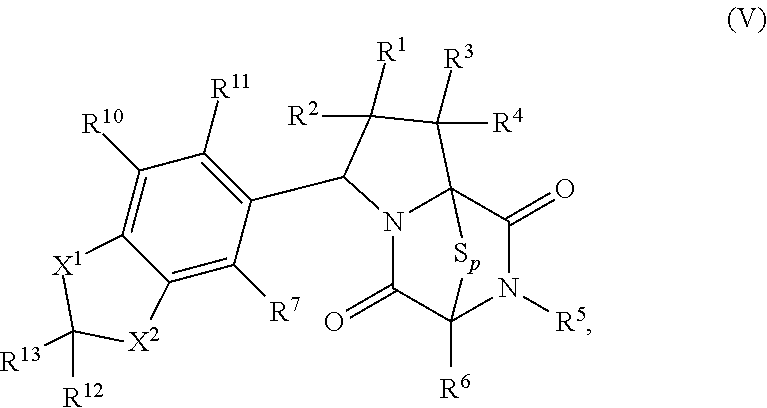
N12C(=O)C3([R6])N([R5])C(=O)C1(C([R3])([R4])C([R2])([R1])C2C1=C([R11])C([R10])=C2C(=C1[R7])[X2]C([R12])([R13])[X1]2)[Sp]3
